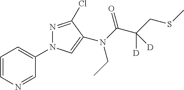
C1=CN=CC(N2N=C(Cl)C(N(CC)C(=O)C(CSC)([D])[D])=C2)=C1
